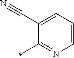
C1(C#N)=CC=CN=C1C
